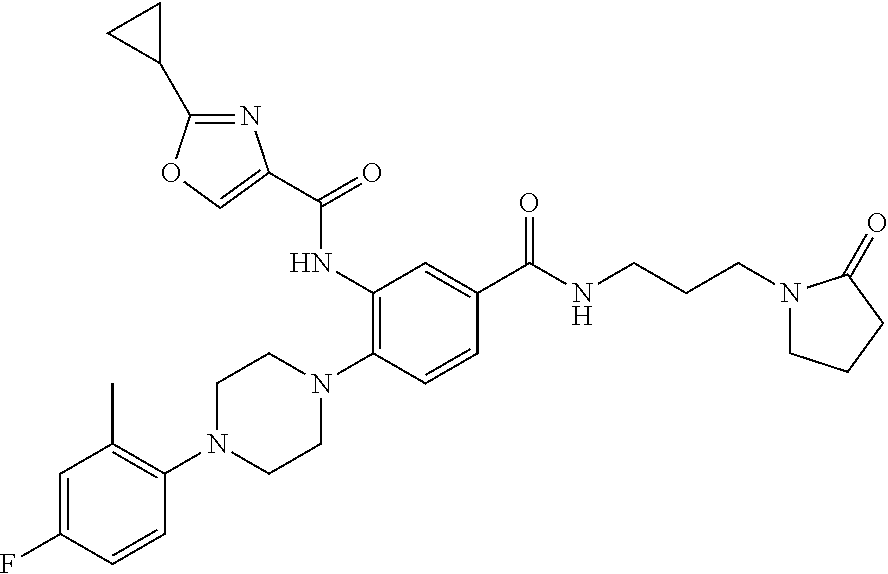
C1=C(F)C=CC(N2CCN(C3=C(NC(=O)C4=COC(C5CC5)=N4)C=C(C(NCCCN4CCCC4=O)=O)C=C3)CC2)=C1C
